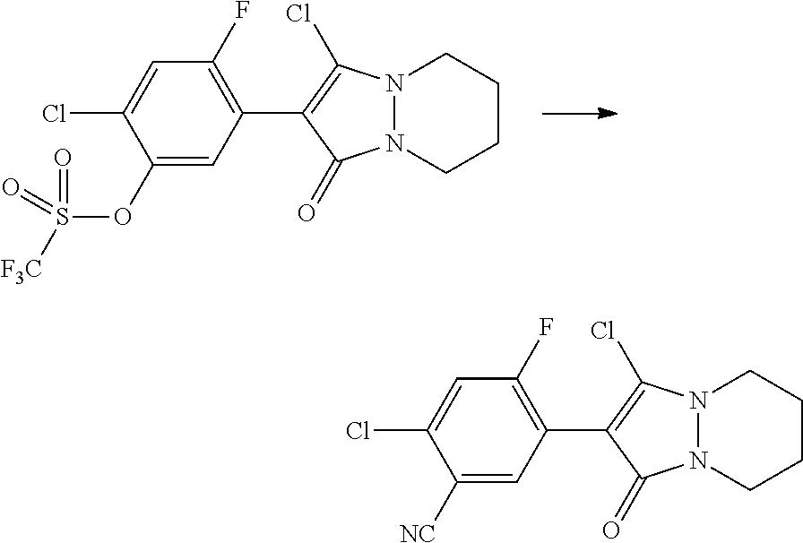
C1(OS(=O)(=O)[F3C])=CC(C2=C(Cl)N3N(C2=O)CCCC3)=C(F)C=C1Cl.C1([NC])=CC(C2=C(Cl)N3N(C2=O)CCCC3)=C(F)C=C1Cl
